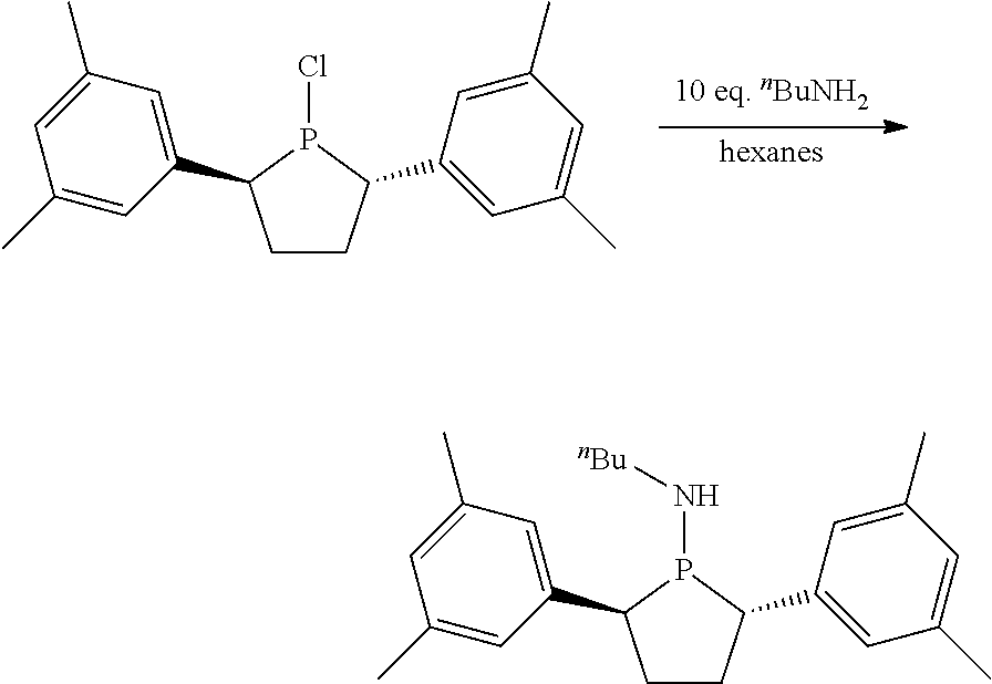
[hexanes].C1CC(C2=CC(C)=CC(C)=C2)P(Cl)C1C1=CC(C)=CC(C)=C1.C1CC(C2=CC(C)=CC(C)=C2)P(N[nBu])C1C1=CC(C)=CC(C)=C1
